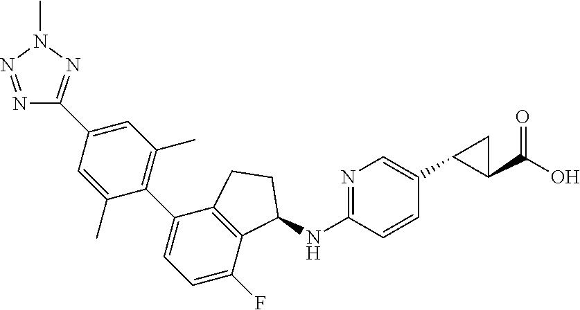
N1=C(NC2C3=C(C(C4=C(C)C=C(C5=NN(C)N=N5)C=C4C)=CC=C3F)CC2)C=CC(C2C(C(=O)O)C2)=C1
